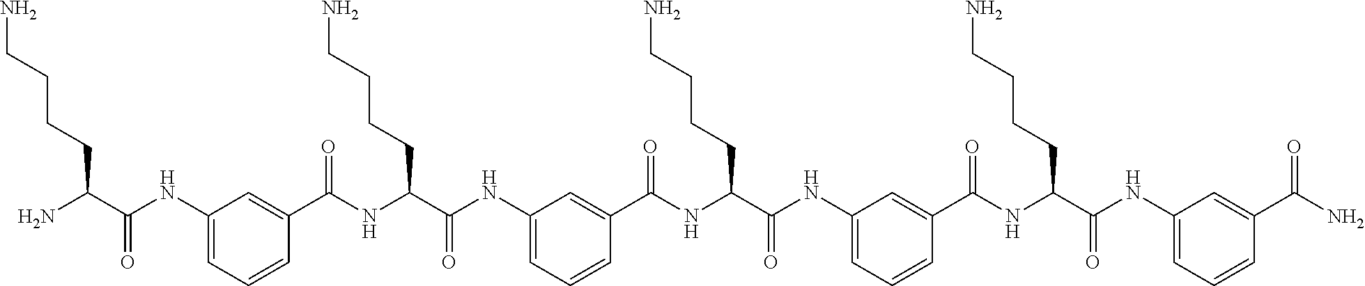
C1(NC(C(N)CCCCN)=O)=CC=CC(C(NC(C(NC2=CC=CC(C(NC(C(NC3=CC=CC(C(NC(C(NC4=CC=CC(C(N)=O)=C4)=O)CCCCN)=O)=C3)=O)CCCCN)=O)=C2)=O)CCCCN)=O)=C1
